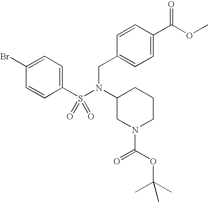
C1(Br)=CC=C(S(N(C2CN(C(OC(C)(C)C)=O)CCC2)CC2=CC=C(C(OC)=O)C=C2)(=O)=O)C=C1
